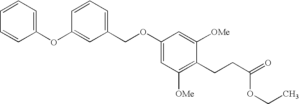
C1(OC2=CC(COC3=CC([OMe])=C(CCC(=O)OCC)C([OMe])=C3)=CC=C2)=CC=CC=C1
